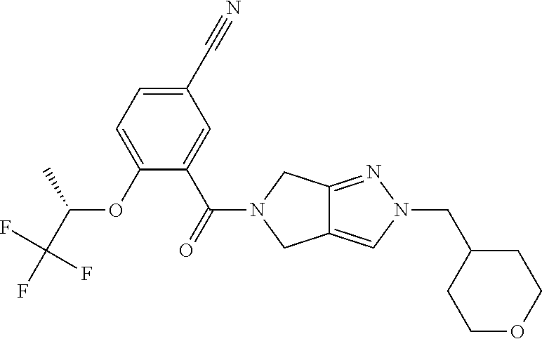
C1(C#N)=CC=C(OC(C)C(F)(F)F)C(C(=O)N2CC3=CN(CC4CCOCC4)N=C3C2)=C1
